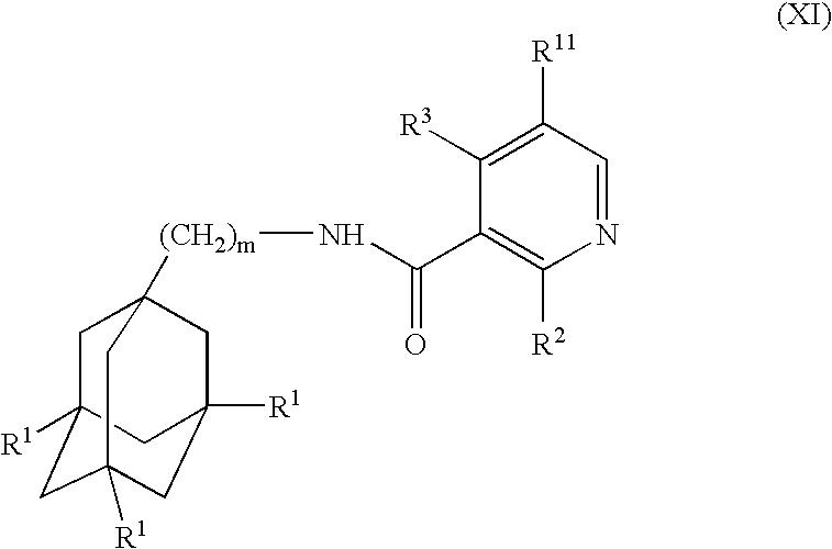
C1C2([R1])CC3([R1])CC([R1])(CC1([(CH2)m]NC(=O)C1=C([R2])N=CC([R11])=C1[R3])C3)C2
